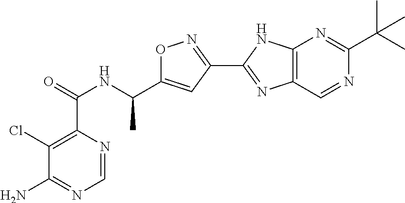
O1N=C(C2=NC3=C(N2)N=C(C(C)(C)C)N=C3)C=C1C(NC(C1=C(Cl)C(N)=NC=N1)=O)C
